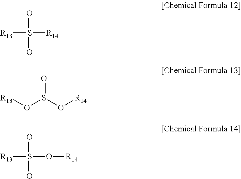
[R13]S(=O)(=O)[R14].[R13]S(=O)(=O)O[R14].S(=O)(O[R14])O[R13]
